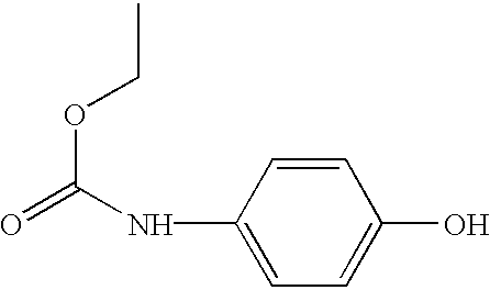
C1=CC(NC(=O)OCC)=CC=C1O
